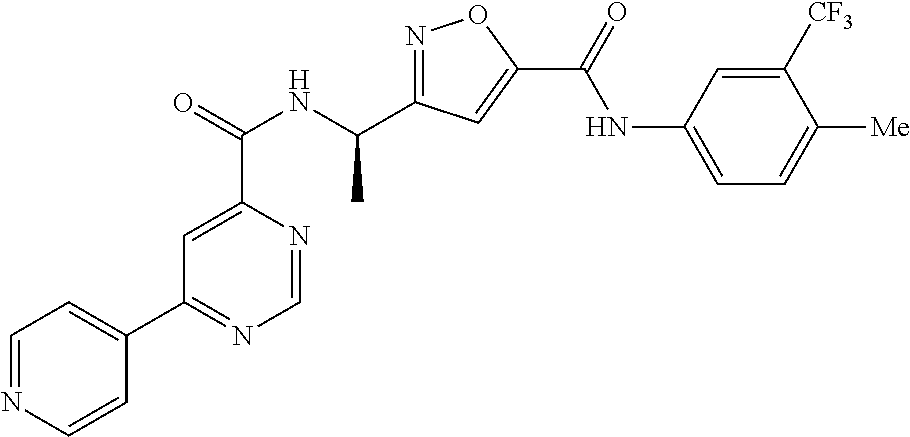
C1=NC(C(=O)NC(C2=NOC(C(=O)NC3=CC=C([Me])C([CF3])=C3)=C2)C)=CC(C2=CC=NC=C2)=N1
